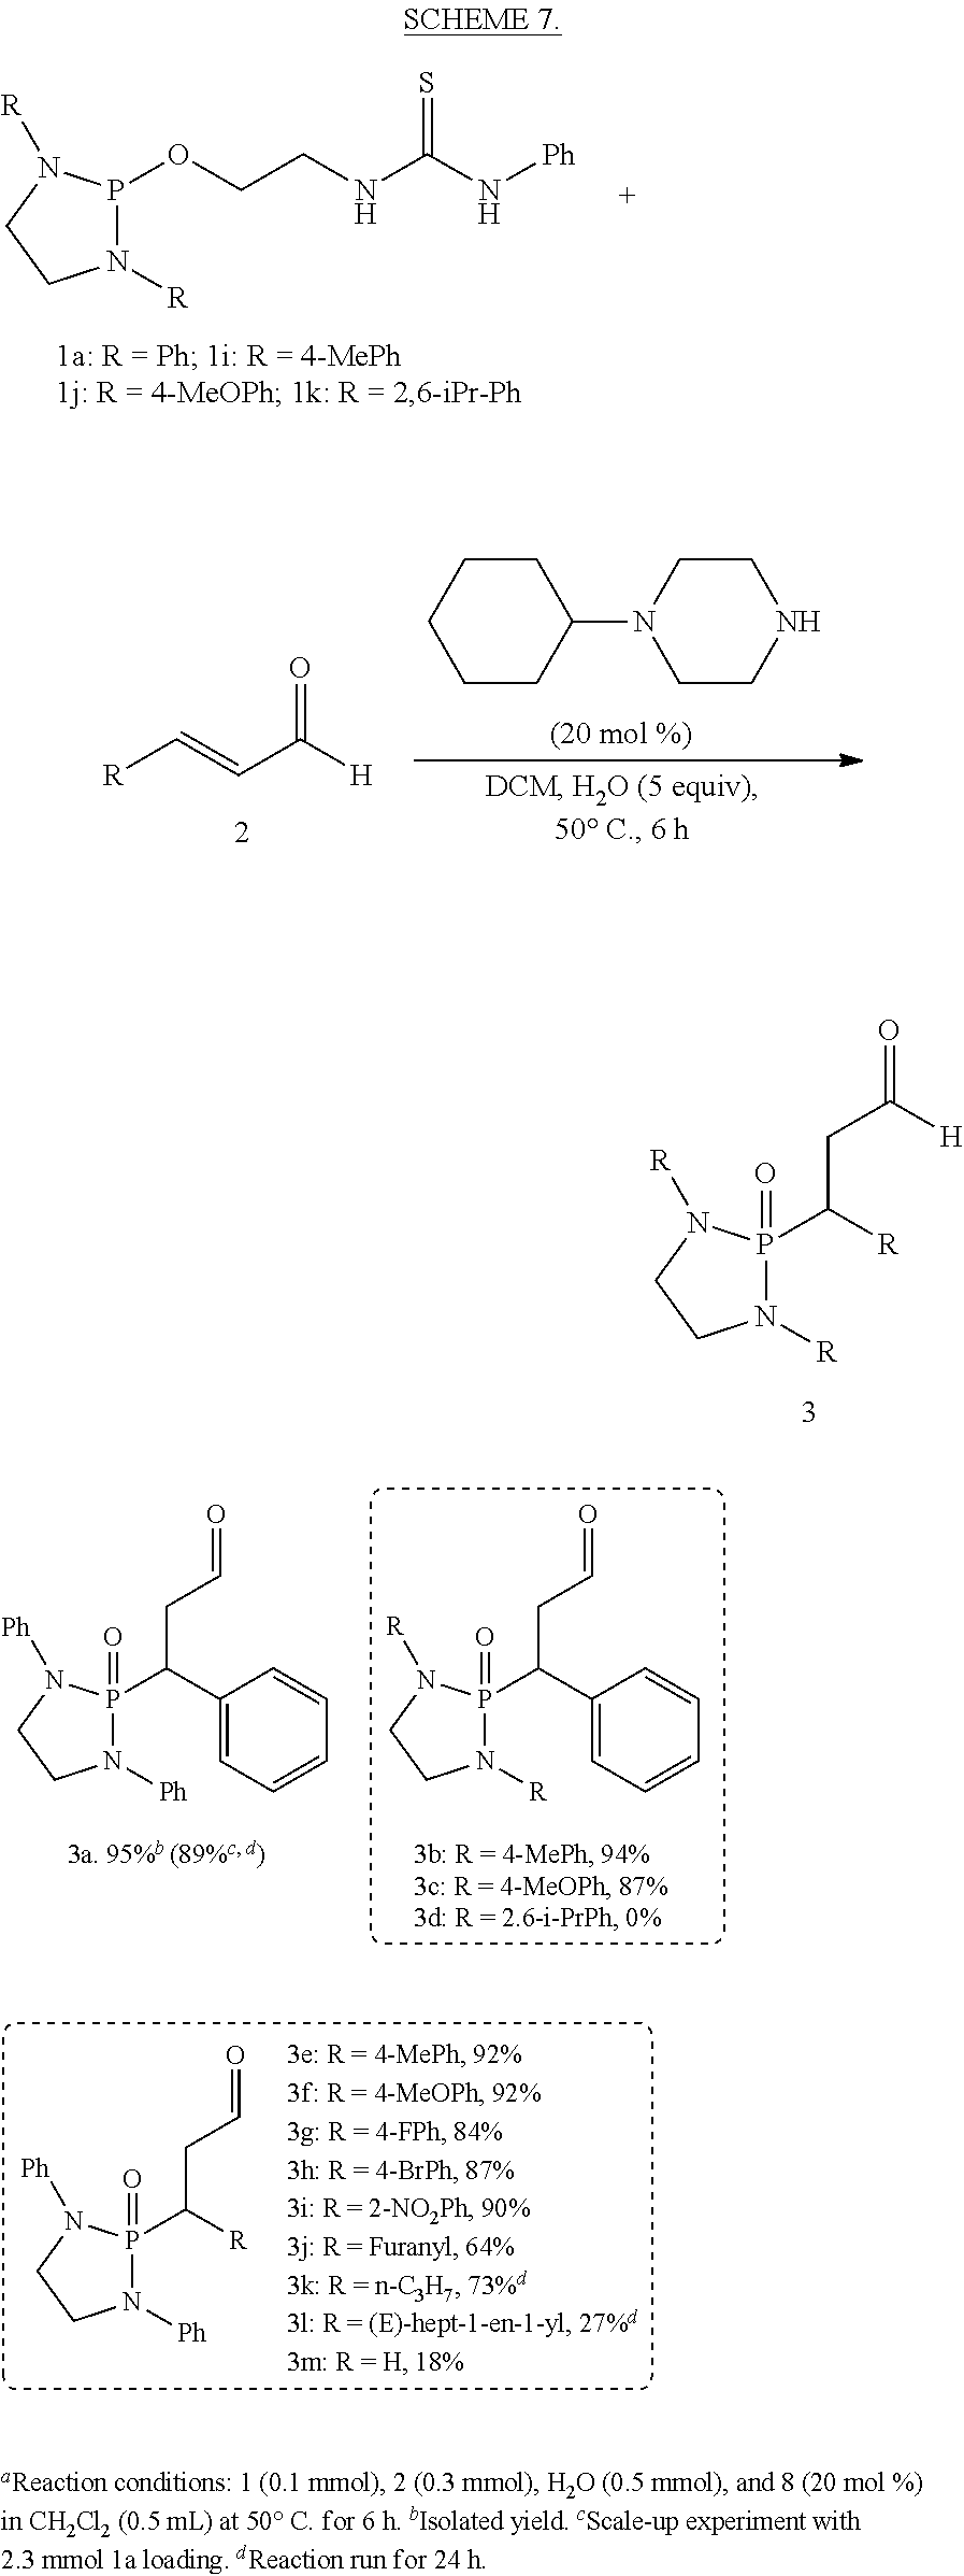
C(P1(=O)N([R])CCN1[R])(CC([H])=O)[R].C1CCC(N2CCNCC2)CC1.O=C([H])C=C[R].C(P1(=O)N([Ph])CCN1[Ph])(CC=O)C1=CC=CC=C1.C1N([R])P(C(CC=O)C2=CC=CC=C2)(=O)N([R])C1.C1N([Ph])P(C(CC=O)[R])(=O)N([Ph])C1.O(CCNC(N[Ph])=S)P1N([R])CCN1[R]
